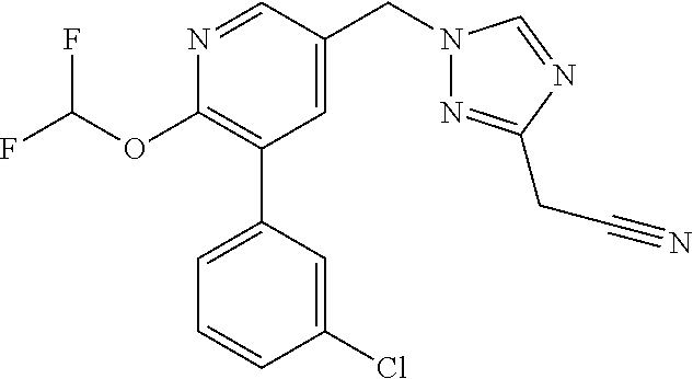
C1(OC(F)F)=C(C2=CC=CC(Cl)=C2)C=C(CN2N=C(CC#N)N=C2)C=N1
